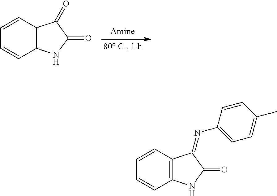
C1=CC2=C(C=C1)NC(=O)C2=O.C1=CC2=C(C=C1)NC(=O)C2=NC1=CC=C(C)C=C1
